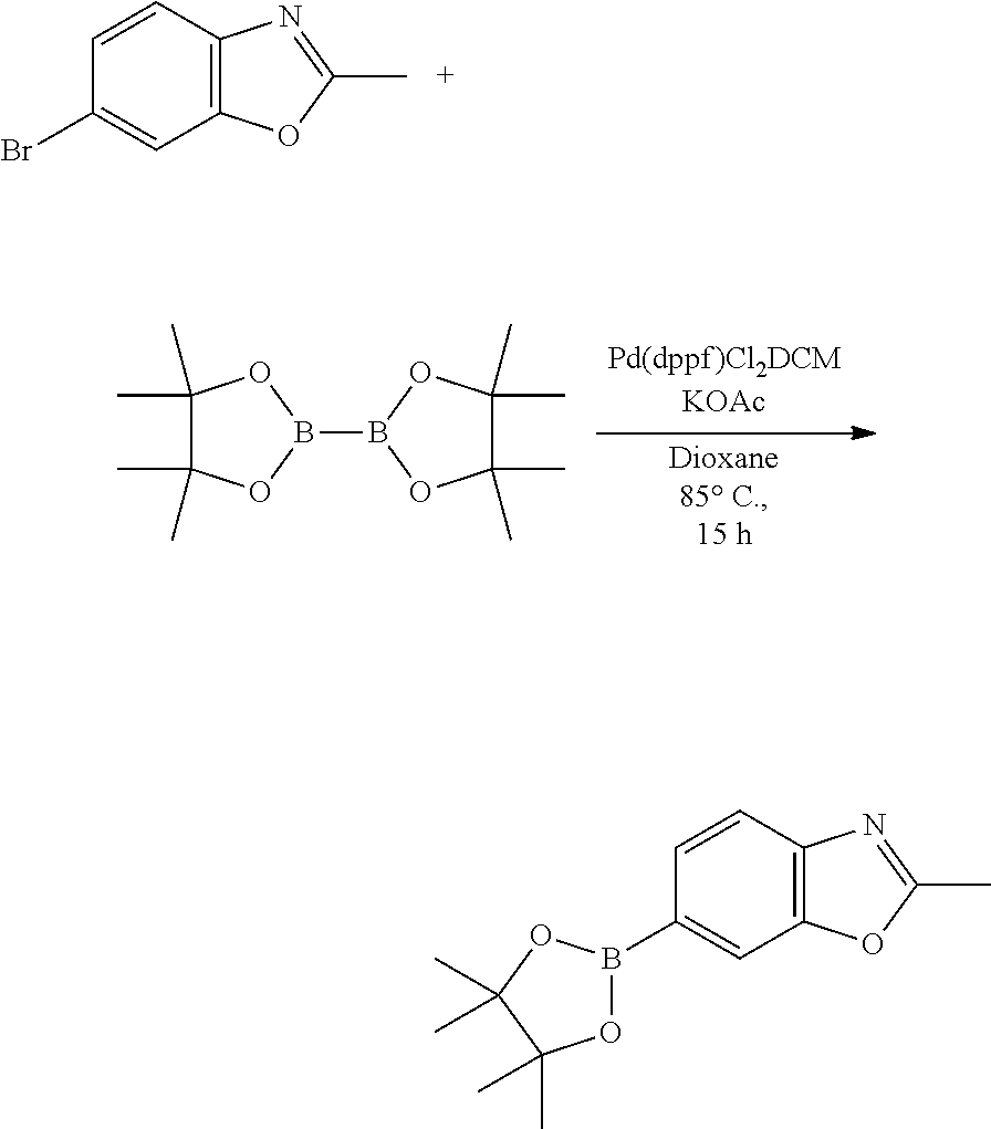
C12=C(C=CC(Br)=C1)N=C(C)O2.C1(C)(C)C(C)(C)OB(B2OC(C)(C)C(C)(C)O2)O1.C12=C(C=CC(B3OC(C)(C)C(C)(C)O3)=C1)N=C(C)O2
